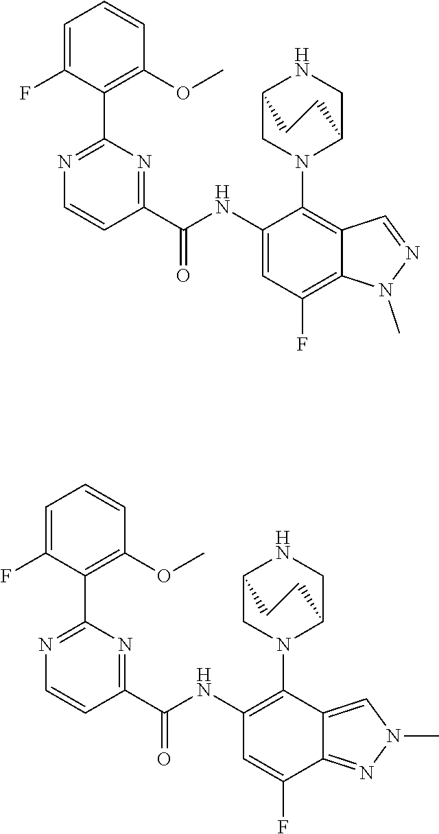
C1=C(F)C(C2=NC=CC(C(NC3=CC(F)=C4C(=C3N3C5CNC(C3)CC5)C=NN4C)=O)=N2)=C(OC)C=C1.C1=C(F)C(C2=NC=CC(C(NC3=C(N4C5CNC(C4)CC5)C4=CN(C)N=C4C(F)=C3)=O)=N2)=C(OC)C=C1
